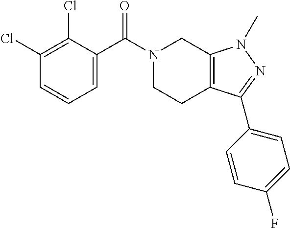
C1=C(C(N2CCC3=C(C2)N(C)N=C3C2=CC=C(F)C=C2)=O)C(Cl)=C(Cl)C=C1
